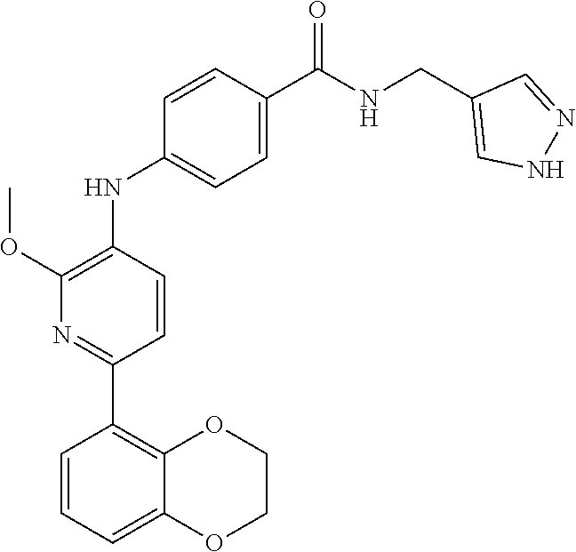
COC1=C(NC2=CC=C(C(=O)NCC3=CNN=C3)C=C2)C=CC(C2=C3OCCOC3=CC=C2)=N1
